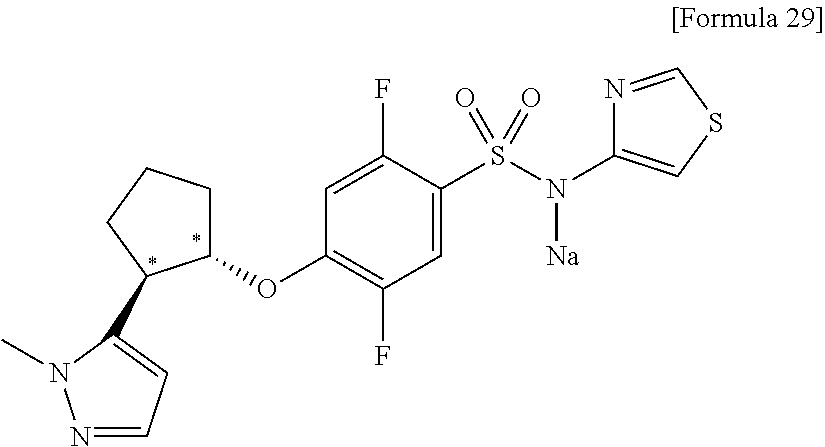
C1(OC2=C(F)C=C(S(=O)(N(C3=CSC=N3)[Na])=O)C(F)=C2)CCCC1C1=CC=NN1C
